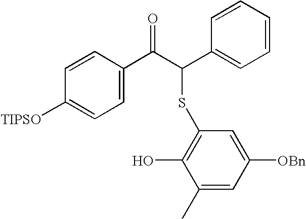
C1=CC([TIPSO])=CC=C1C(C(C1=CC=CC=C1)SC1=C(O)C(C)=CC([OBn])=C1)=O
